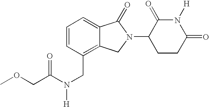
O(CC(N(CC1=C2C(=CC=C1)C(=O)N(C1CCC(=O)N([H])C1=O)C2)[H])=O)C
